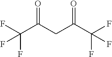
FC(C(CC(C(F)(F)F)=O)=O)(F)F
